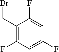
C1(CBr)=C(F)C=C(F)C=C1F
